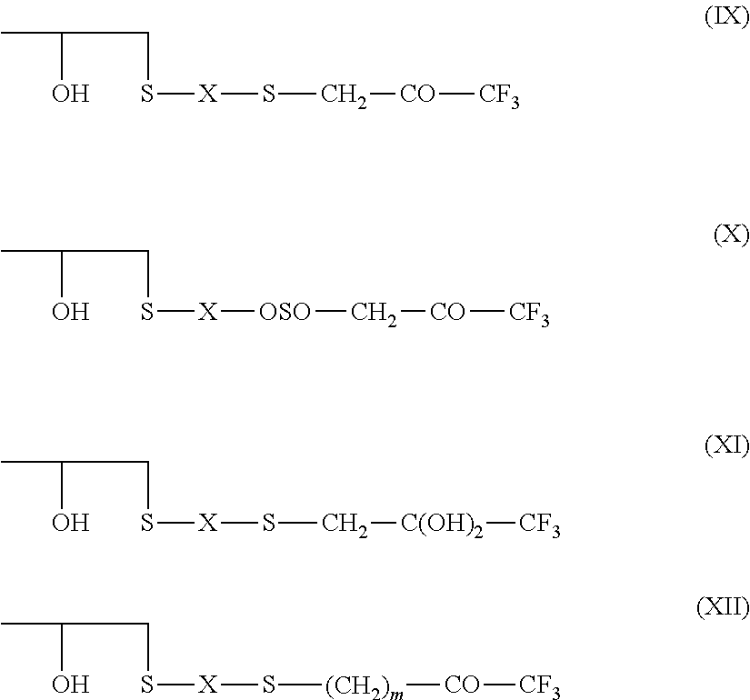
OC(C)CS[X]SC[CO][CF3].OC(C)CS[X][OSO]C[CO][CF3].OC(C)CS[X]SC[C(OH)2][CF3].OC(C)CS[X]S[(CH2)m][CO][CF3]
